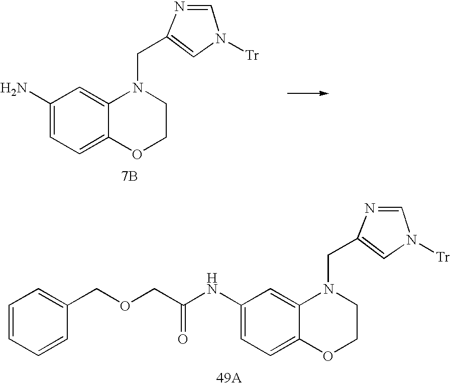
C1=C(N)C=C2C(=C1)OCCN2CC1=CN([Tr])C=N1.[7B].C1=C(NC(COCC2=CC=CC=C2)=O)C=C2C(=C1)OCCN2CC1=CN([Tr])C=N1
